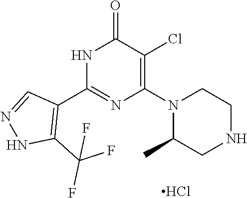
N1C(C2=C(C(F)(F)F)NN=C2)=NC(N2C(C)CNCC2)=C(Cl)C1=O.Cl
